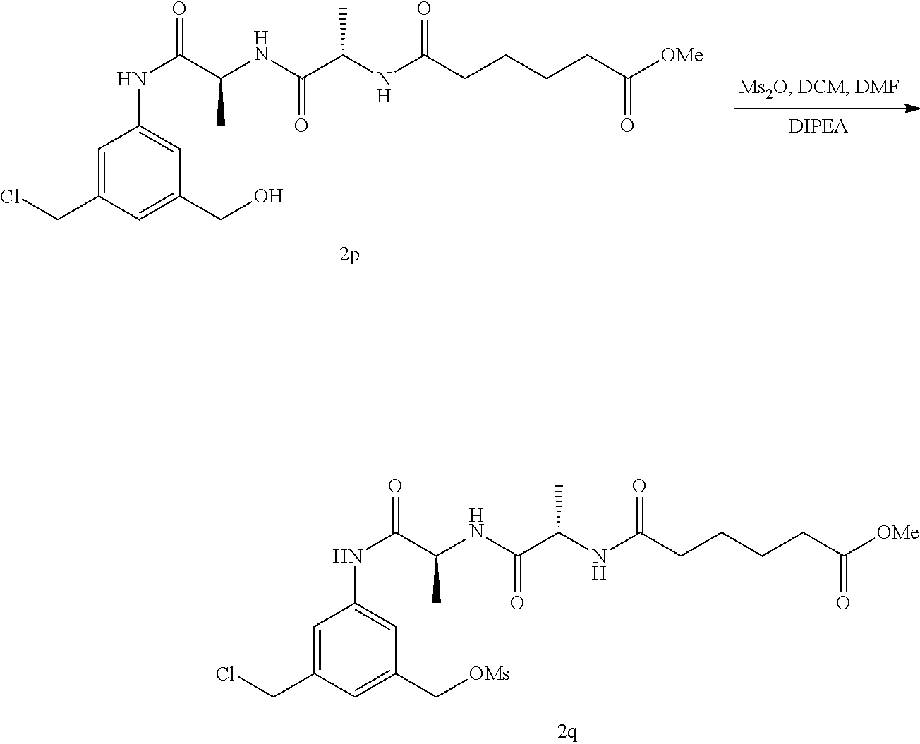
ClCC1=CC(NC(C(C)NC(=O)C(NC(=O)CCCCC([OMe])=O)C)=O)=CC(C[OMs])=C1.ClCC1=CC(NC(C(C)NC(=O)C(NC(=O)CCCCC([OMe])=O)C)=O)=CC(CO)=C1
